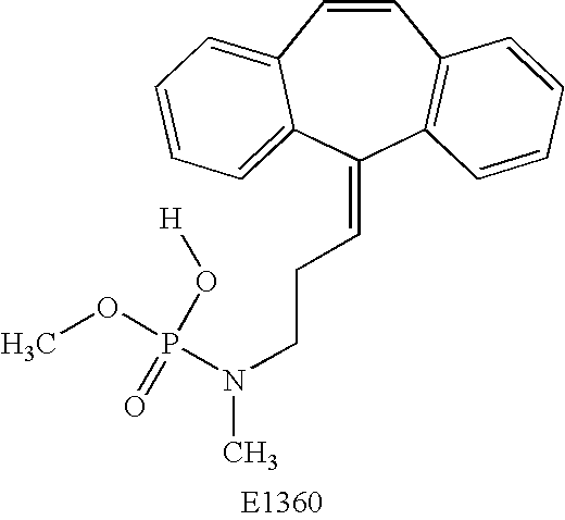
C1=CC2=CC=CC=C2C(=CCCN(C)P(OC)(=O)O[H])C2=C1C=CC=C2
